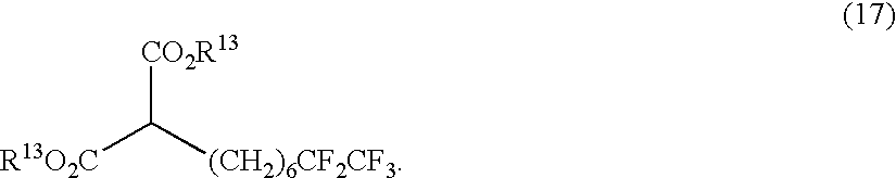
[R13O2C]C([(CH2)6CF2CF3])[CO2R13]
